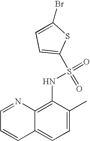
C1=NC2=C(NS(=O)(=O)C3=CC=C(Br)S3)C(C)=CC=C2C=C1
